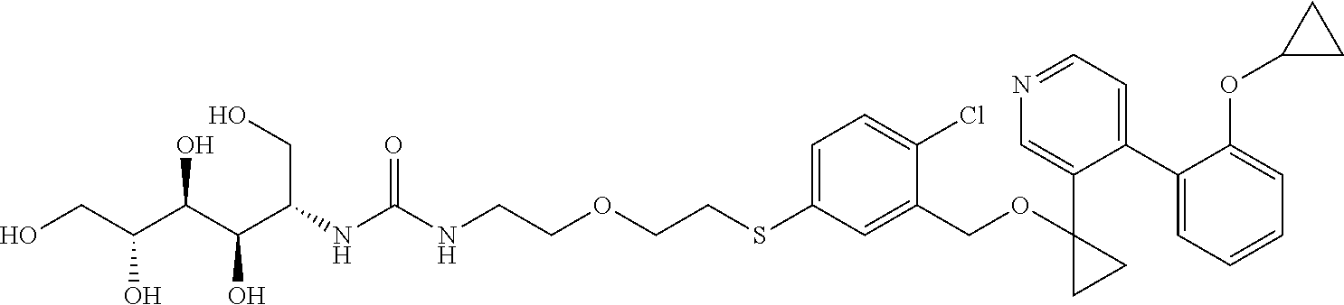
C(CSC1=CC=C(Cl)C(COC2(C3=CN=CC=C3C3=CC=CC=C3OC3CC3)CC2)=C1)OCCNC(=O)NC(C(C(C(CO)O)O)O)CO
